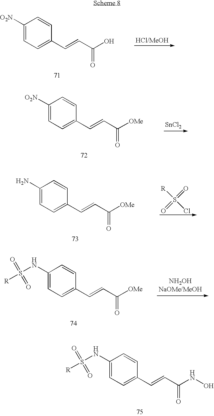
C1(NS([R])(=O)=O)=CC=C(C=CC(NO)=O)C=C1.C1([O2N])=CC=C(C=CC(O)=O)C=C1.C1([O2N])=CC=C(C=CC([OMe])=O)C=C1.[SnCl2].C1(N)=CC=C(C=CC([OMe])=O)C=C1.S(Cl)([R])(=O)=O.C1(NS([R])(=O)=O)=CC=C(C=CC([OMe])=O)C=C1
